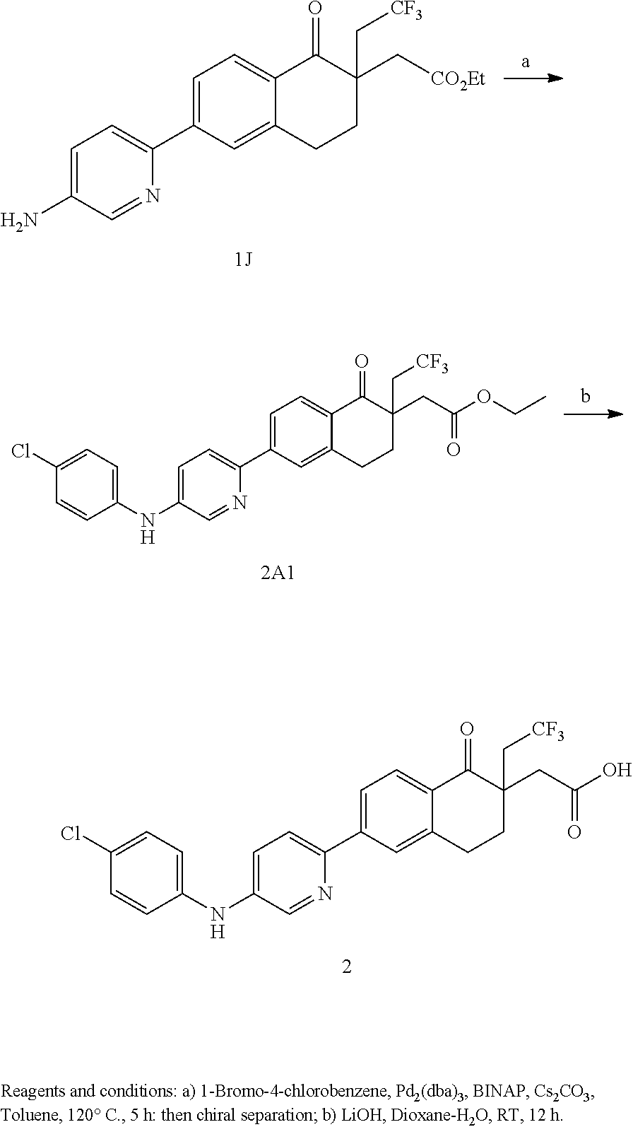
C1=C(C2=CC=C(NC3=CC=C(Cl)C=C3)C=N2)C=C2C(=C1)C(=O)C(C[CF3])(CC(=O)O)CC2.C1=C(C2=CC=C(N)C=N2)C=C2C(=C1)C(=O)C(C[CF3])(C[CO2Et])CC2.C1=C(C2=CC=C(NC3=CC=C(Cl)C=C3)C=N2)C=C2C(=C1)C(=O)C(C[CF3])(CC(=O)OCC)CC2
